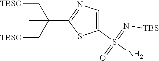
N(=S(C1=CN=C(C(C[TBSO])(C[TBSO])C)S1)(=O)N)[TBS]
